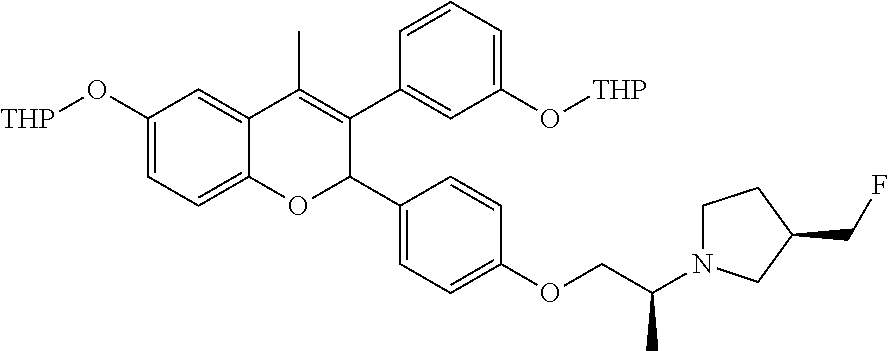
C1(O[THP])=CC=C2C(=C1)C(C)=C(C1=CC(O[THP])=CC=C1)C(C1=CC=C(OCC(N3CCC(CF)C3)C)C=C1)O2
